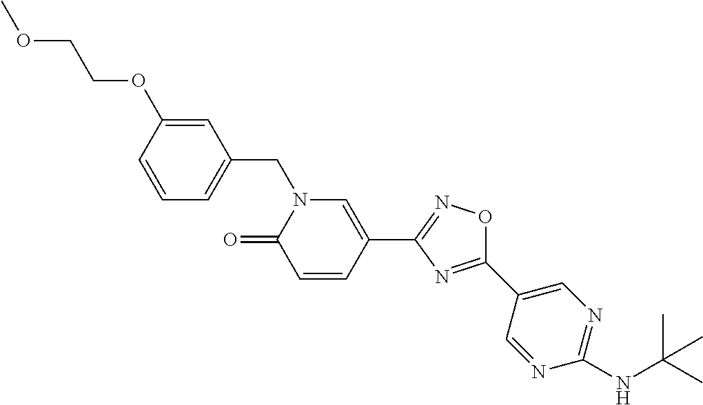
C1=CC(OCCOC)=CC(CN2C(=O)C=CC(C3=NOC(C4=CN=C(NC(C)(C)C)N=C4)=N3)=C2)=C1
